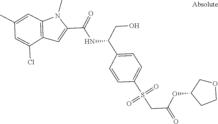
C1(C)=CC2=C(C(Cl)=C1)C=C(C(=O)NC(C1=CC=C(S(CC(OC3CCOC3)=O)(=O)=O)C=C1)CO)N2C
